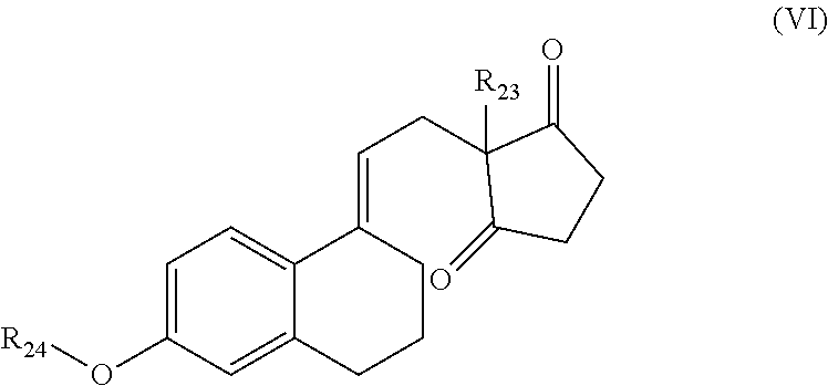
C12=CC(O[R24])=CC=C1C(=CCC1([R23])C(=O)CCC1=O)CCC2
